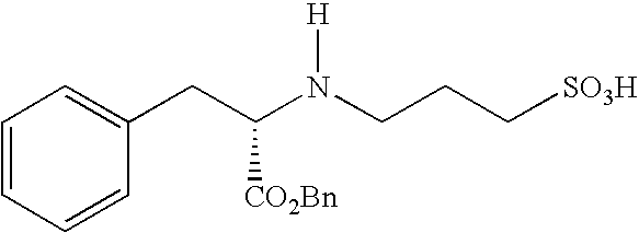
C1=CC=CC(CC(N(CCC[SO3H])[H])[CO2Bn])=C1
